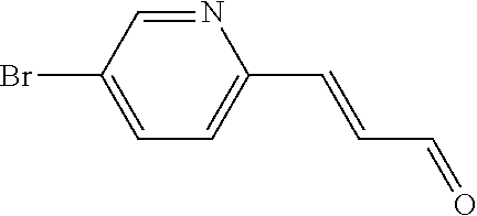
BrC1=CC=C(C=CC=O)N=C1
